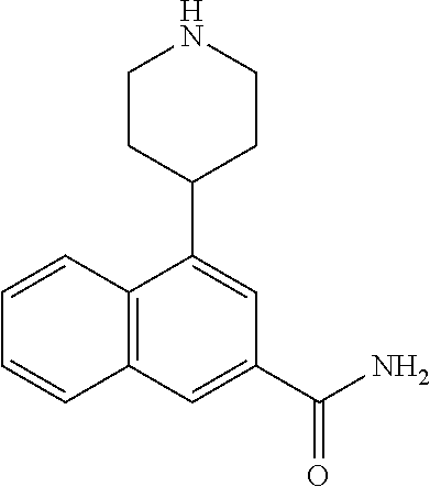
C1=C(C2CCNCC2)C2=C(C=CC=C2)C=C1C(=O)N
